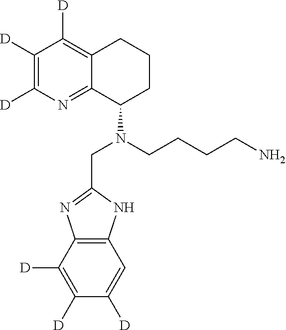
C12=C(C([D])=C([D])C([D])=C1)N=C(CN(C1CCCC3=C([D])C([D])=C([D])N=C13)CCCCN)N2
